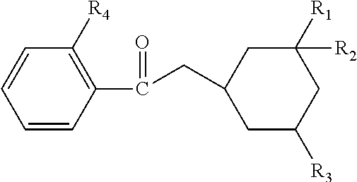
C1=CC(C(CC2CC([R3])CC([R1])([R2])C2)=O)=C([R4])C=C1
